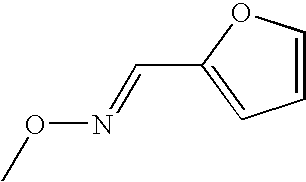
CON=CC1=CC=CO1
